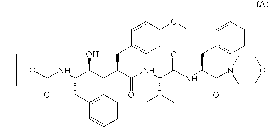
CC(C)(C)OC(NC(C(CC(C(NC(C(NC(C(N1CCOCC1)=O)CC1=CC=CC=C1)=O)C(C)C)=O)CC1=CC=C(OC)C=C1)O)CC1=CC=CC=C1)=O
